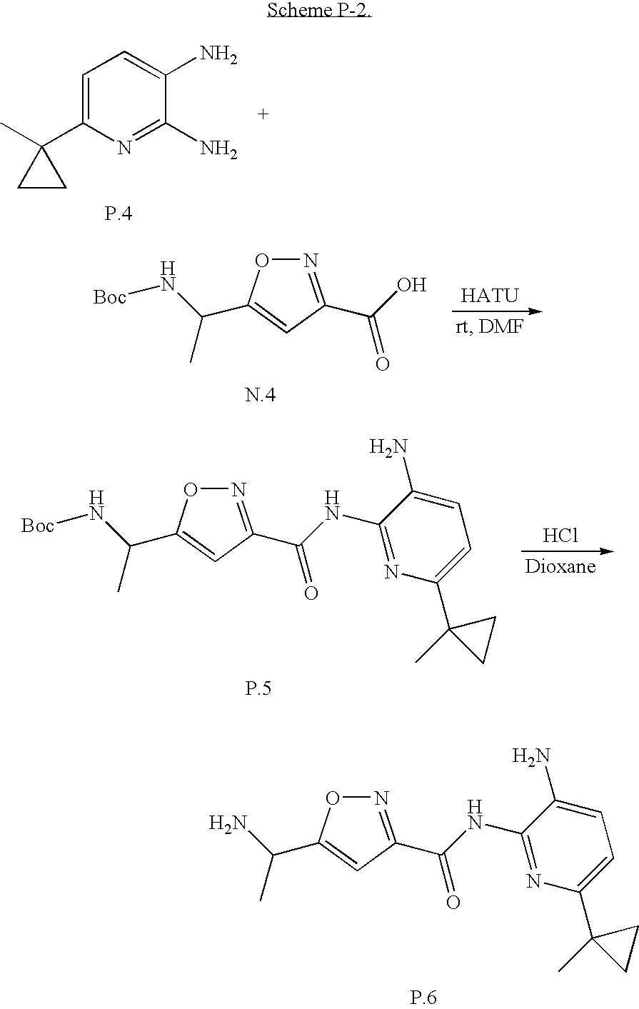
N1=C(C(NC2=NC(C3(C)CC3)=CC=C2N)=O)C=C(C(N)C)O1.C1=C(C2(C)CC2)N=C(N)C(N)=C1.N1=C(C(O)=O)C=C(C(N[Boc])C)O1.N1=C(C(NC2=NC(C3(C)CC3)=CC=C2N)=O)C=C(C(N[Boc])C)O1.Cl
